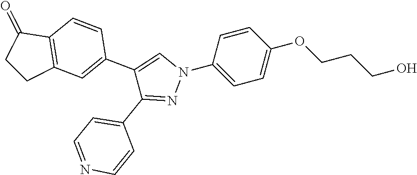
C1(N2C=C(C3=CC4=C(C=C3)C(=O)CC4)C(C3=CC=NC=C3)=N2)=CC=C(OCCCO)C=C1
